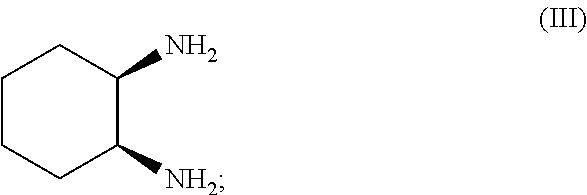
C1CCC([NH2])C(N)C1
